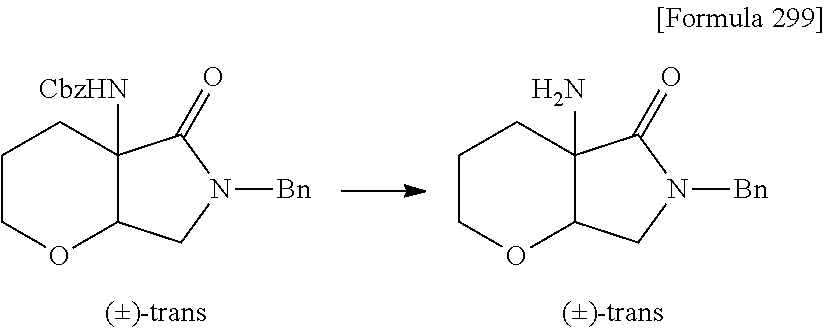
C1COC2C([CbzHN])(C1)C(=O)N([Bn])C2.C1COC2C(N)(C1)C(=O)N([Bn])C2
